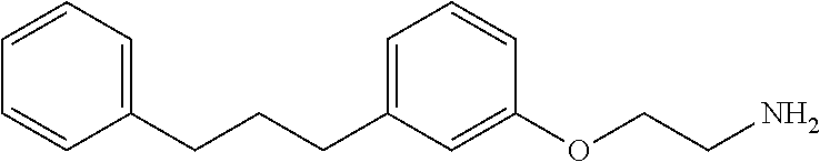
C(CCC1=CC=CC(OCCN)=C1)C1=CC=CC=C1
